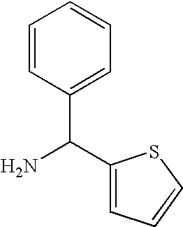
NC(C1=CC=CS1)C1=CC=CC=C1
